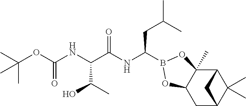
C1C2C(C)(C)C(C3(C)C1OB(C(NC(C(NC(OC(C)(C)C)=O)C(C)O)=O)CC(C)C)O3)C2
